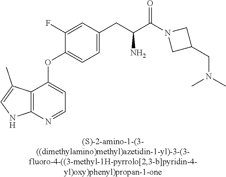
C1(F)=CC(CC(C(N2CC(CN(C)C)C2)=O)N)=CC=C1OC1=CC=NC2=C1C(C)=CN2
